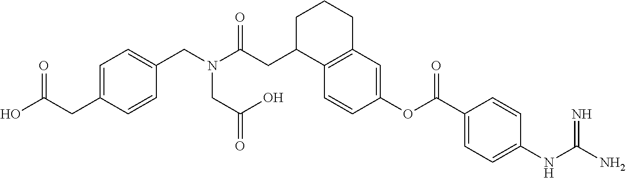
C12=C(C=C(OC(C3=CC=C(NC(N)=N)C=C3)=O)C=C1)CCCC2CC(N(CC1=CC=C(CC(O)=O)C=C1)CC(O)=O)=O
